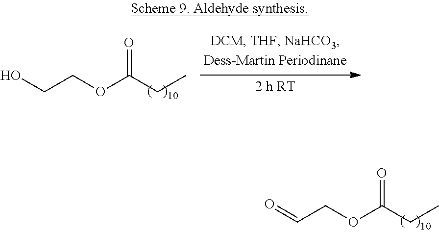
O(C(CC)=O)CC=O.O(C(CC)=O)CCO
